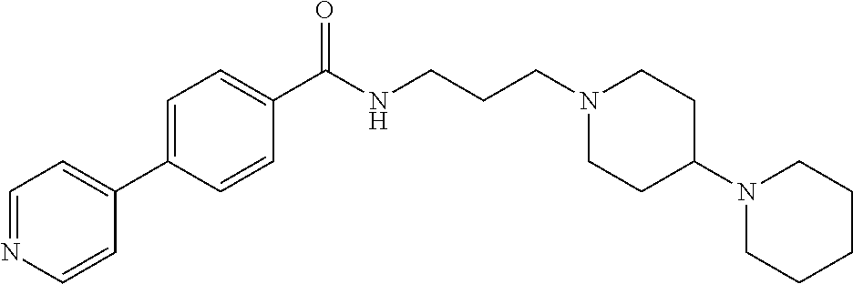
C1(C(NCCCN2CCC(N3CCCCC3)CC2)=O)=CC=C(C2=CC=NC=C2)C=C1
